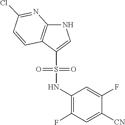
S(NC1=C(F)C=C([CN])C(F)=C1)(C1=CNC2=C1C=CC(Cl)=N2)(=O)=O
